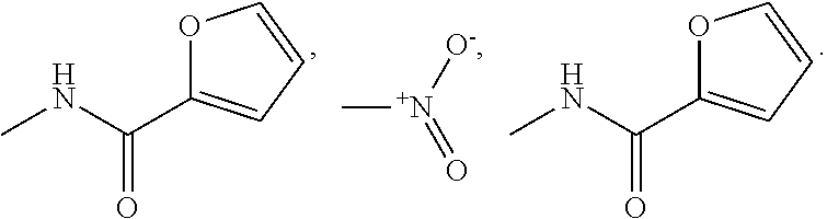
C[N+](=O)[O-].O1C(C(NC)=O)=CC=C1.O1C(C(NC)=O)=CC=C1
